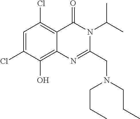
C1=C(Cl)C(O)=C2C(=C1Cl)C(=O)N(C(C)C)C(CN(CCC)CCC)=N2
